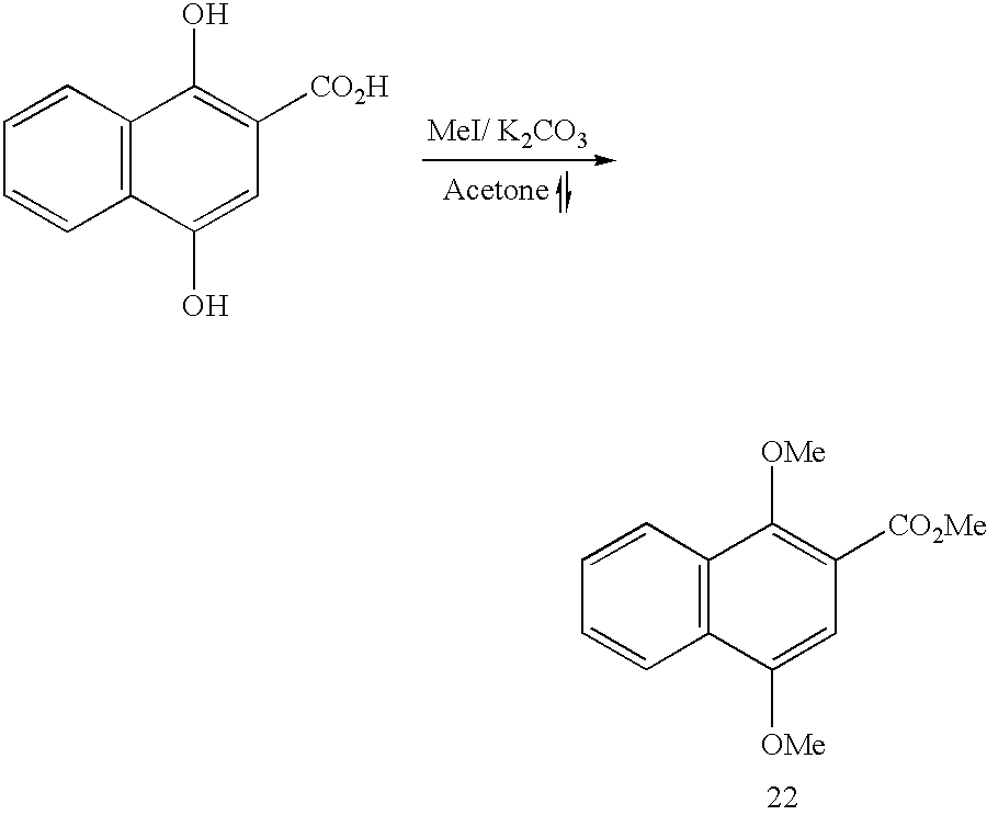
C1=CC=CC2=C1C(O)=C([CO2H])C=C2O.C1=CC=CC2=C1C([OMe])=C([CO2Me])C=C2[OMe]
